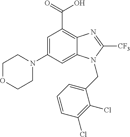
C1=C(N2CCOCC2)C=C2C(=C1C(O)=O)N=C([CF3])N2CC1=CC=CC(Cl)=C1Cl
